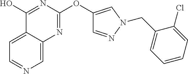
C12=CC=NC=C1N=C(OC1=CN(CC3=CC=CC=C3Cl)N=C1)N=C2O
